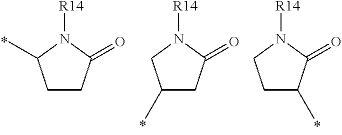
C1CC(=O)N([R14])C1C.C1(C)CC(=O)N([R14])C1.C1C(C)C(=O)N([R14])C1
